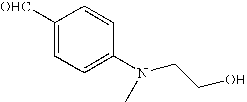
C1([OHC])=CC=C(N(CCO)C)C=C1
